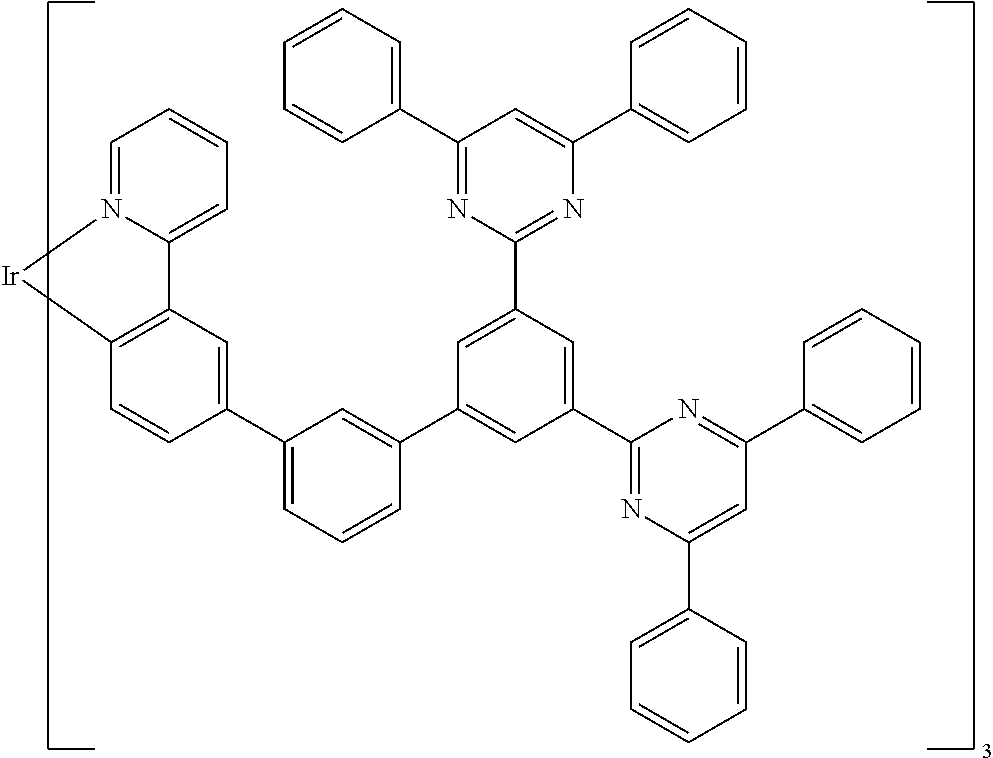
C12=CC=CC=N1[Ir]C1=C2C=C(C2=CC=CC(C3=CC(C4=NC(C5=CC=CC=C5)=CC(C5=CC=CC=C5)=N4)=CC(C4=NC(C5=CC=CC=C5)=CC(C5=CC=CC=C5)=N4)=C3)=C2)C=C1
